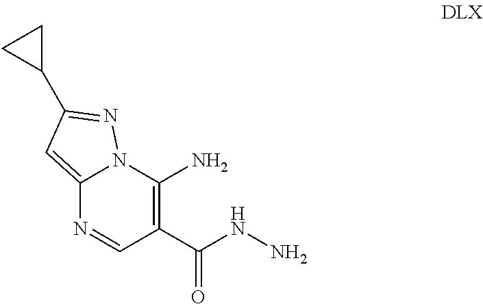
C1(N)=C(C(NN)=O)C=NC2=CC(C3CC3)=NN12
